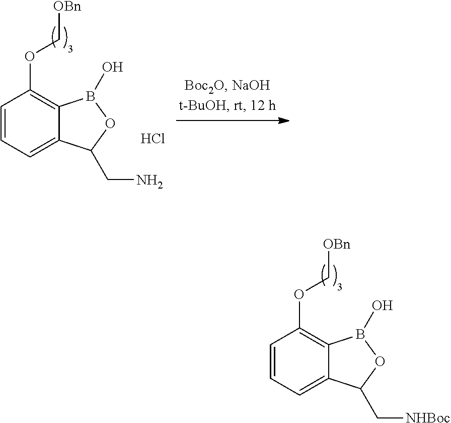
C1=CC=C2C(=C1OC[OBn])B(O)OC2C[NHBoc].C1=CC=C2C(=C1OC[OBn])B(O)OC2CN.Cl
